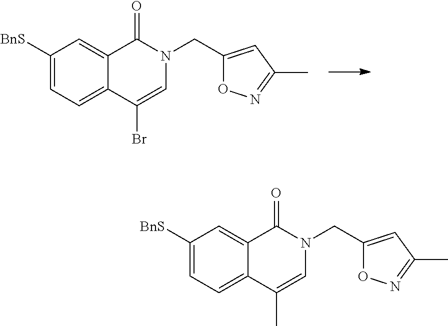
C1([BnS])=CC=C2C(=C1)C(=O)N(CC1=CC(C)=NO1)C=C2Br.C1([BnS])=CC=C2C(=C1)C(=O)N(CC1=CC(C)=NO1)C=C2C
